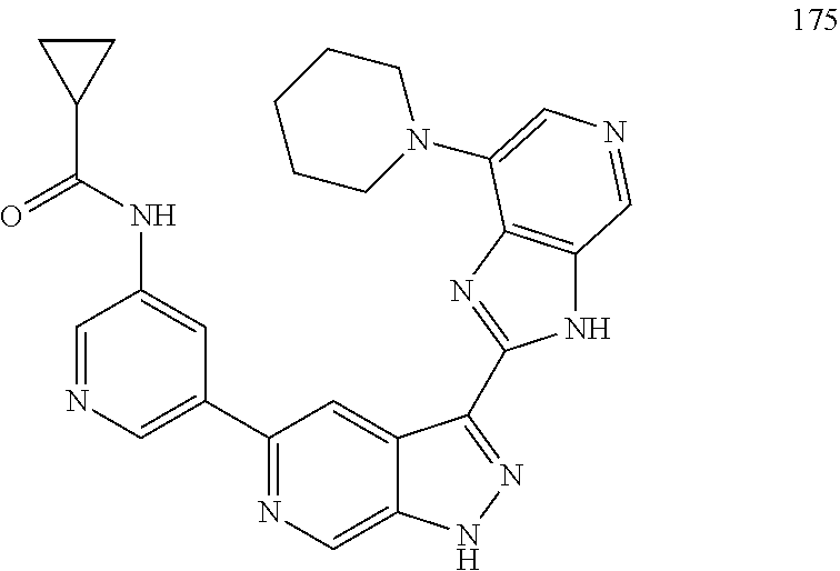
C(NC1=CC(C2=NC=C3C(=C2)C(C2=NC4=C(N2)C=NC=C4N2CCCCC2)=NN3)=CN=C1)(=O)C1CC1
